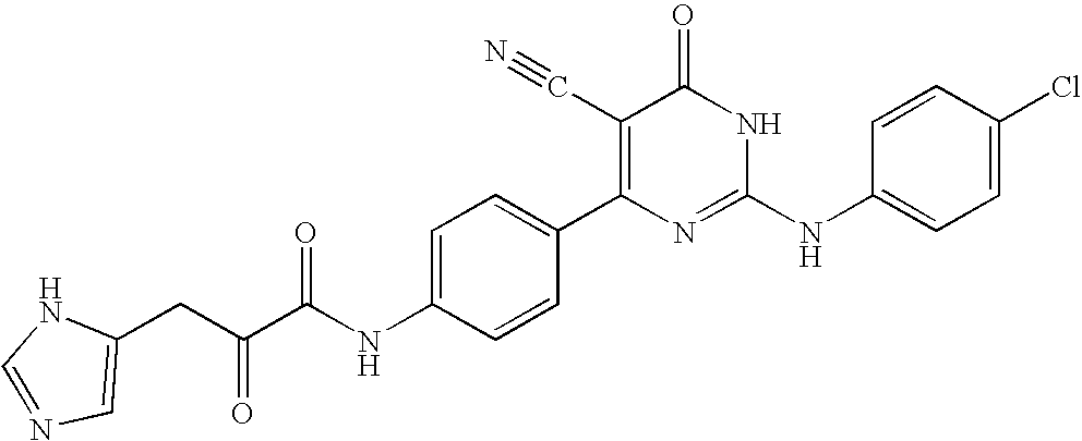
C1=CC(C2=C(C#N)C(=O)NC(NC3=CC=C(Cl)C=C3)=N2)=CC=C1NC(C(CC1=CN=CN1)=O)=O
